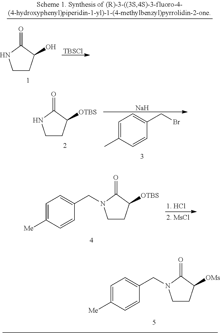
C1CC([OTBS])C(=O)N1.C1=C(C)C=CC(CBr)=C1.[Na].C1=C([Me])C=CC(CN2CCC([OTBS])C2=O)=C1.C1CC(O)C(=O)N1.[TBSCl].C1=C([Me])C=CC(CN2CCC([OMs])C2=O)=C1
